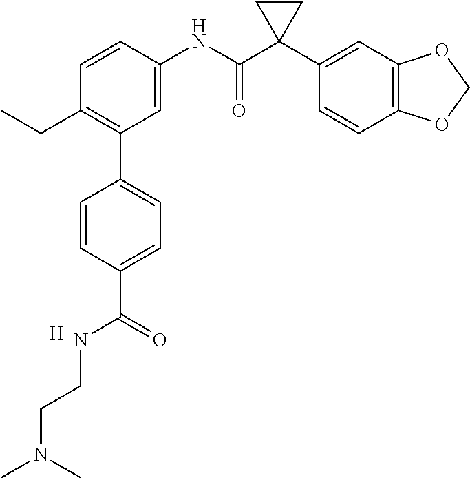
C1=C(NC(C2(C3=CC4=C(C=C3)OCO4)CC2)=O)C=CC(CC)=C1C1=CC=C(C(NCCN(C)C)=O)C=C1.[H]
